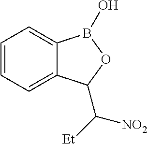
C1=CC=C2C(=C1)B(O)OC2C([Et])[NO2]
